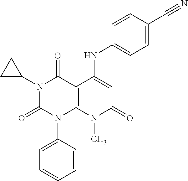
C1(NC2=CC(=O)N(C)C3=C2C(=O)N(C2CC2)C(=O)N3C2=CC=CC=C2)=CC=C(C#N)C=C1
